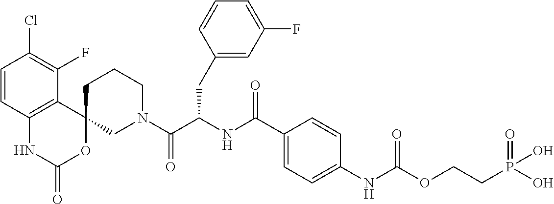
C1=CC2=C(C(F)=C1Cl)C1(OC(=O)N2)CN(C(C(NC(C2=CC=C(NC(OCCP(=O)(O)O)=O)C=C2)=O)CC2=CC(F)=CC=C2)=O)CCC1
